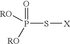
O=P([RO])([RO])S[X]
